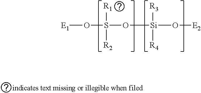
[E1]OS(O[Si](O[E2])([R4])[R3])([R2])[R1]
